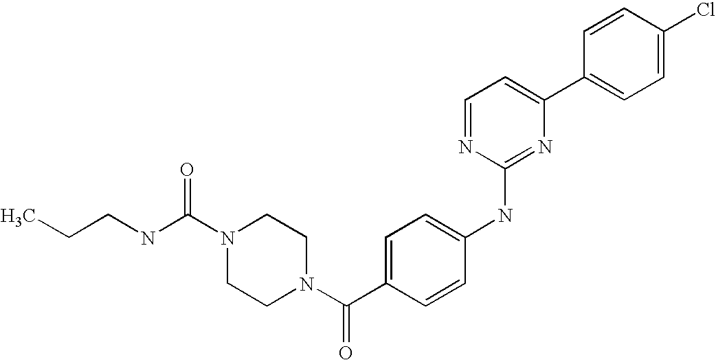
C1=CC(C2=CC=NC(NC3=CC=C(C(N4CCN(C(NCCC)=O)CC4)=O)C=C3)=N2)=CC=C1Cl
